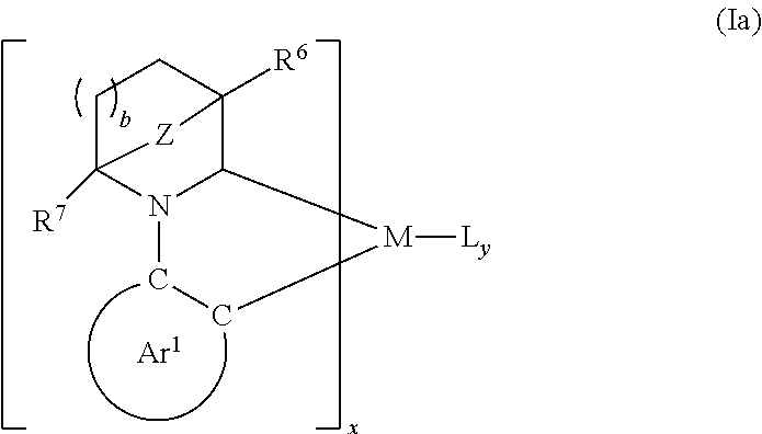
C1C2([R7])N3C(C([R6])(C1)[Z]2)[M]([Ly])CC3
